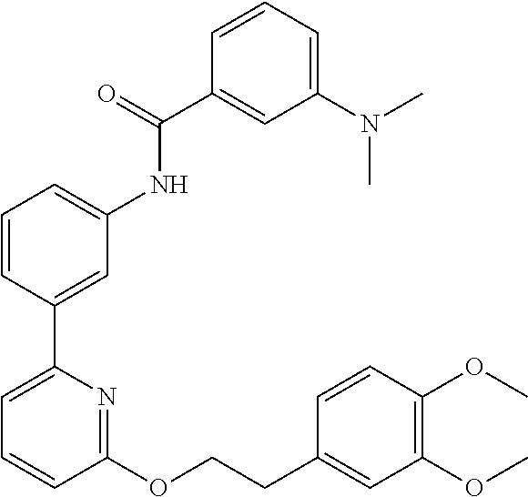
C1=CC(C2=CC=CC(OCCC3=CC(OC)=C(OC)C=C3)=N2)=CC(NC(C2=CC(N(C)C)=CC=C2)=O)=C1
